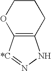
C12=C([*C]=NN1)OCCC2
